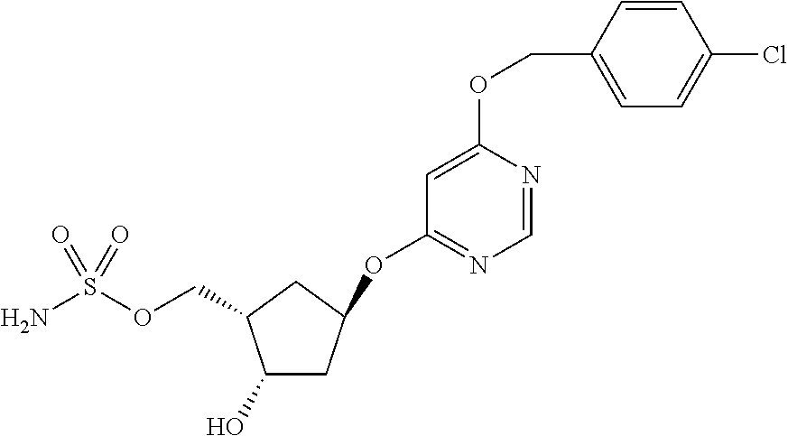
O(S(N)(=O)=O)CC1C(O)CC(OC2=NC=NC(OCC3=CC=C(Cl)C=C3)=C2)C1
